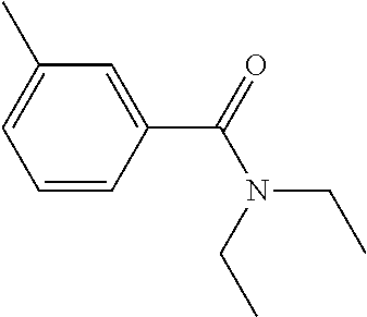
C1=CC(C(=O)N(CC)CC)=CC(C)=C1
